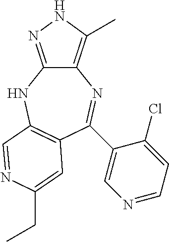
C12=C(C)NN=C1NC1=C(C=C(CC)N=C1)C(C1=CN=CC=C1Cl)=N2
